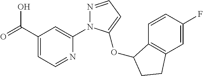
C1(C(=O)O)=CC=NC(N2N=CC=C2OC2C3=C(C=C(F)C=C3)CC2)=C1
